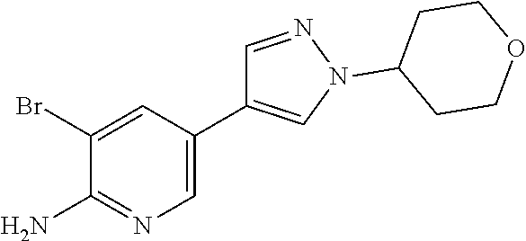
C1=NN(C2CCOCC2)C=C1C1=CN=C(N)C(Br)=C1
